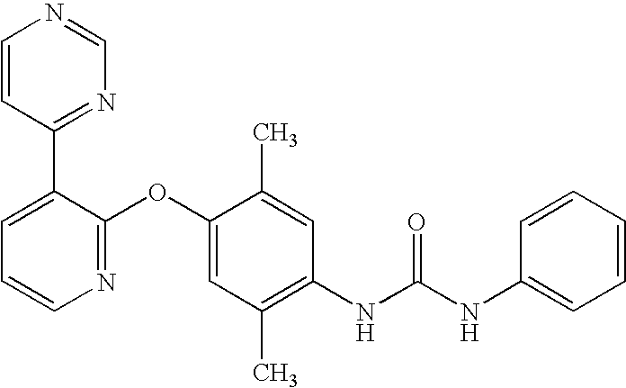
C1=CC(C2=CC=CN=C2OC2=CC(C)=C(NC(NC3=CC=CC=C3)=O)C=C2C)=NC=N1
